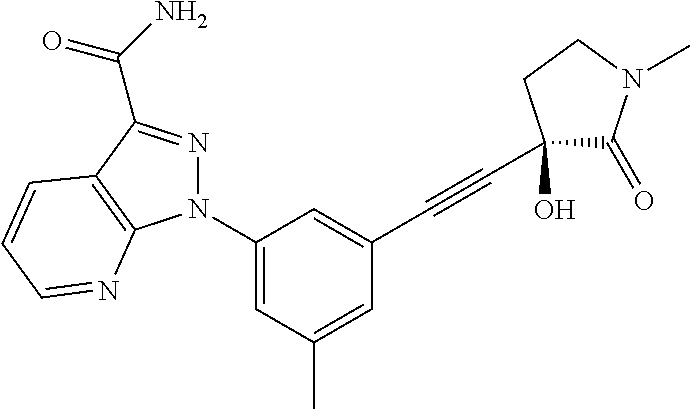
C1(N2N=C(C(=O)N)C3=C2N=CC=C3)=CC(C)=CC(C#CC2(O)C(=O)N(C)CC2)=C1
